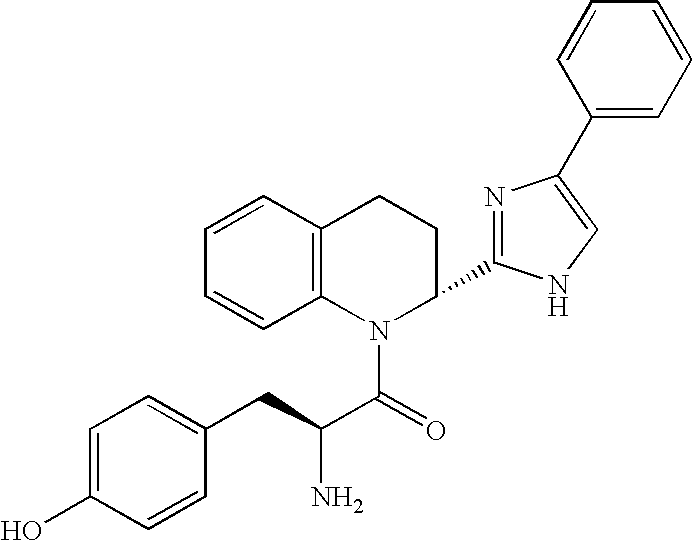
C1=C(O)C=CC(CC(C(=O)N2C(C3=NC(C4=CC=CC=C4)=CN3)CCC3=C2C=CC=C3)N)=C1
